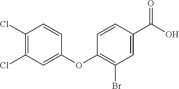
C1(Cl)=C(Cl)C=C(OC2=C(Br)C=C(C(O)=O)C=C2)C=C1
